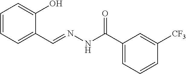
C1=CC=C(C=NNC(C2=CC=CC([CF3])=C2)=O)C(O)=C1
